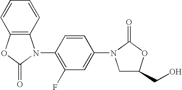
C12=C(OC(=O)N1C1=C(F)C=C(N3CC(CO)OC3=O)C=C1)C=CC=C2
